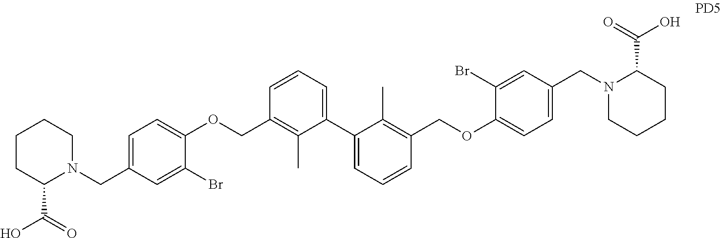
C1CC(C(O)=O)N(CC2=CC=C(OCC3=C(C)C(C4=CC=CC(COC5=CC=C(CN6CCCCC6C(=O)O)C=C5Br)=C4C)=CC=C3)C(Br)=C2)CC1
